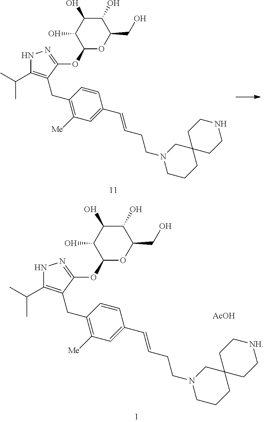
N1C(C(C)C)=C(CC2=C([Me])C=C(C=CCCN3CCCC4(C3)CC[NH]CC4)C=C2)C(OC2OC(CO)C(O)C(O)C2O)=N1.[AcOH].N1C(C(C)C)=C(CC2=C([Me])C=C(C=CCCN3CCCC4(C3)CCNCC4)C=C2)C(OC2OC(CO)C(O)C(O)C2O)=N1
